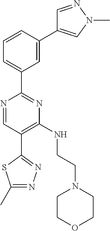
C1=C(C2=CN(C)N=C2)C=CC=C1C1=NC(NCCN2CCOCC2)=C(C2=NN=C(C)S2)C=N1
